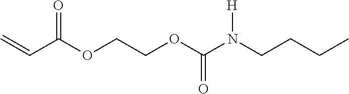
C=CC(OCCOC(N(CCCC)[H])=O)=O
